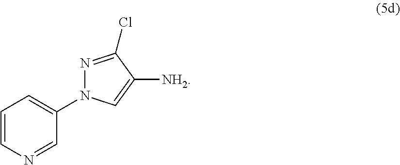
C1=CN=CC(N2N=C(Cl)C([NH2])=C2)=C1
